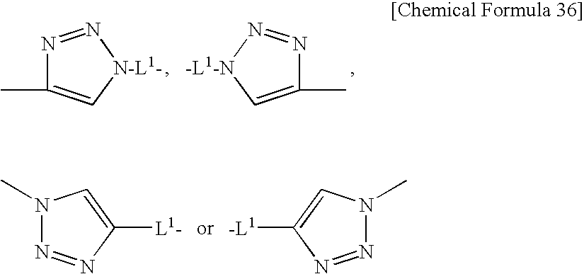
N1=N[N-L1-]C=C1C.N1=N[-L1-N]C=C1C.N1(C)N=NC([L1-])=C1.[-L1]C1=CN(C)N=N1
